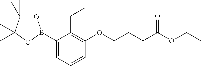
C1(B2OC(C)(C)C(C)(C)O2)=CC=CC(OCCCC(OCC)=O)=C1CC
